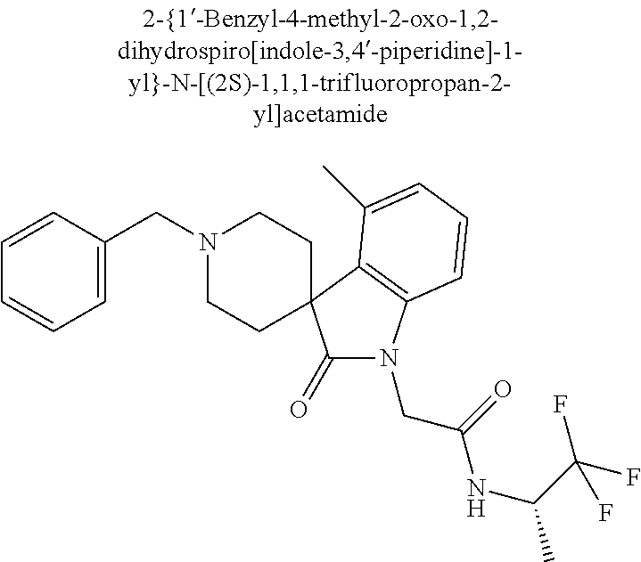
N1(CC2=CC=CC=C2)CCC2(CC1)C(=O)N(CC(=O)NC(C(F)(F)F)C)C1=C2C(C)=CC=C1
